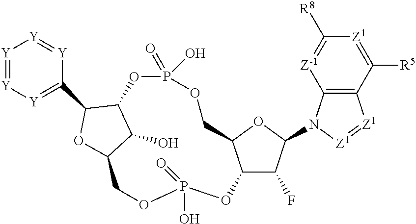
C12C(F)C(N3C4=C(C([R5])=[Z1]C([R8])=[Z-1]4)[Z1]=[Z1]3)OC1COP(=O)(O)OC1C(O)C(OC1C1=[Y][Y]=[Y][Y]=[Y]1)COP(=O)(O)O2
